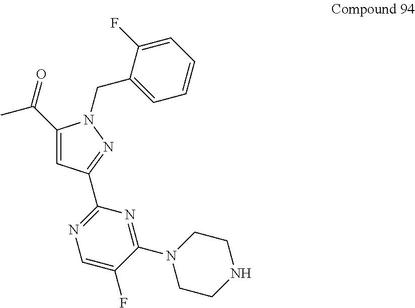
C(C1=CC(C2=NC=C(F)C(N3CCNCC3)=N2)=NN1CC1=CC=CC=C1F)(=O)C
